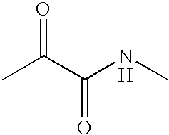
CC(C(NC)=O)=O.[H]
